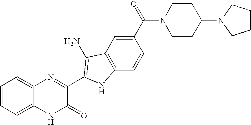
C1=C2C(=CC=C1)N=C(C1=C(N)C3=C(C=CC(C(=O)N4CCC(N5CCCC5)CC4)=C3)N1)C(=O)N2
